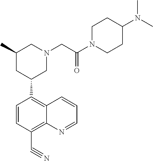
C1=CC(C#N)=C2C(=C1C1CN(CC(=O)N3CCC(N(C)C)CC3)CC(C)C1)C=CC=N2
